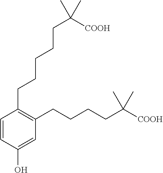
C1=CC(CCCCCC(C)(C)[COOH])=C(CCCCC(C)(C)[COOH])C=C1O
